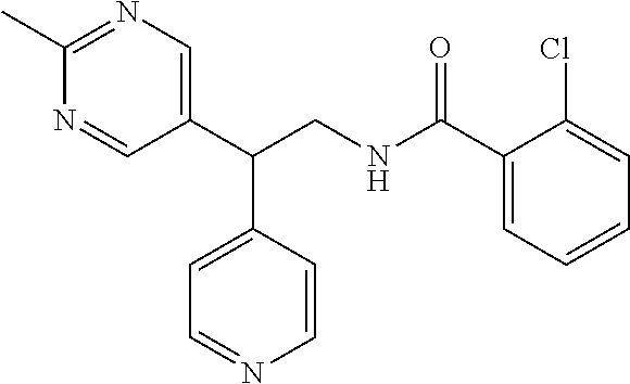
C1(C)=NC=C(C(CNC(C2=CC=CC=C2Cl)=O)C2=CC=NC=C2)C=N1
